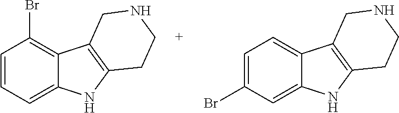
C1=CC=C2C(=C1Br)C1=C(N2)CCNC1.C1=C(Br)C=C2C(=C1)C1=C(N2)CCNC1
